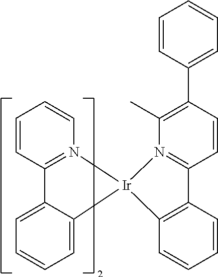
C1=CC=CN2=C1C1=CC=CC=C1[Ir]21N2=C(C=CC(C3=CC=CC=C3)=C2C)C2=C1C=CC=C2
